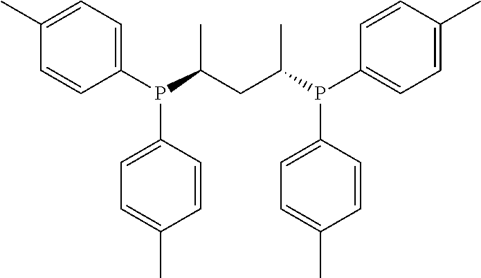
C1=CC(P(C(CC(P(C2=CC=C(C)C=C2)C2=CC=C(C)C=C2)C)C)C2=CC=C(C)C=C2)=CC=C1C
